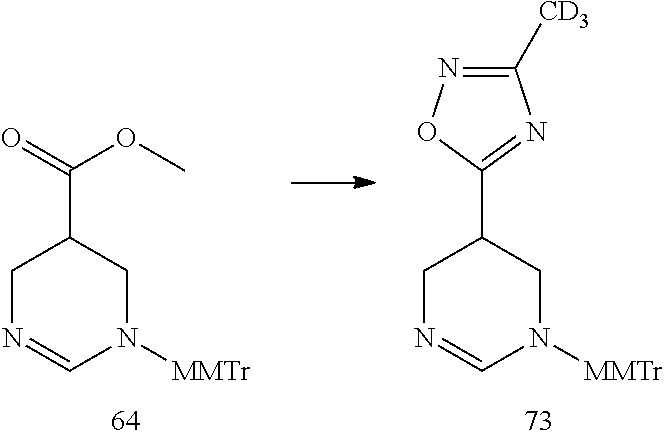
C(C1CN=CN([MMTr])C1)(=O)OC.C1([CD3])=NOC(C2CN=CN([MMTr])C2)=N1
